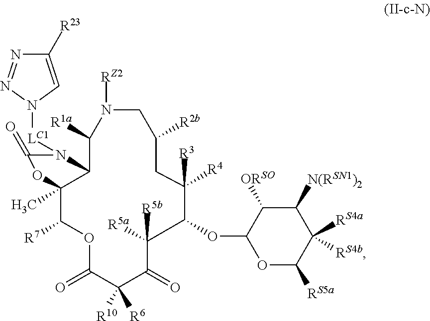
C1([R1a])C2C(C)(C([R7])OC(=O)C([R10])([R6])C(=O)C([R5a])([R5b])C(OC3OC([RS5a])C([RS4a])([RS4b])C([N(RSN1)2])C3[ORSO])C([R4])([R3])CC([R2b])CN1[RZ2])OC(=O)N2[LC1]N1C=C([R23])N=N1
